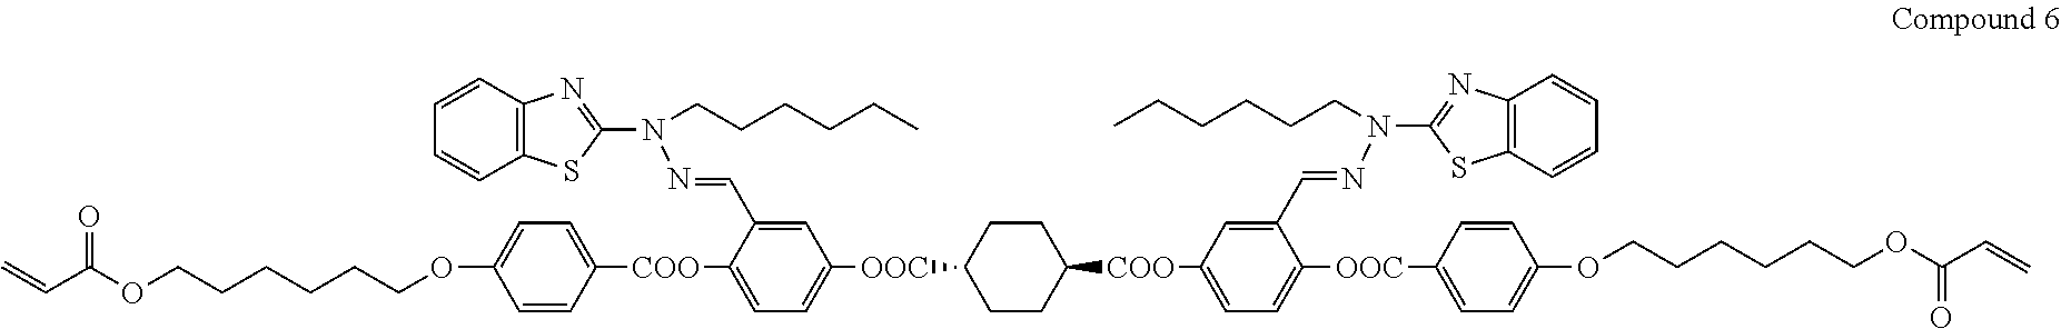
C=CC(OCCCCCCOC1=CC=C([COO]C2=CC=C([OOC]C3CCC([COO]C4=CC=C([OOC]C5=CC=C(OCCCCCCOC(C=C)=O)C=C5)C(C=NN(C5=NC6=C(S5)C=CC=C6)CCCCCC)=C4)CC3)C=C2C=NN(C2=NC3=C(S2)C=CC=C3)CCCCCC)C=C1)=O
